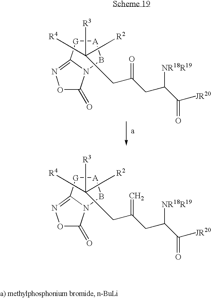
[A]1[G]C2=NOC(=O)N2B1.C([R3])([R4])(C[R2])CC(CC(C([JR20])=O)[NR18R19])=O.[A]1[G]C2=NOC(=O)N2B1.C([R3])([R4])(C[R2])CC(CC(C([JR20])=O)[NR18R19])=C
